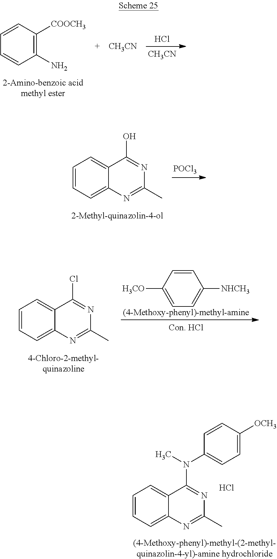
Cl.[CH3CN].C1=CC([COOCH3])=C(N)C=C1.[CH3CN].[POCl3].C1=CC=C2C(=C1)C(O)=NC(C)=N2.[(4-Methoxy-phenyl)-methyl-amine].C1=CC=C2C(=C1)C(Cl)=NC(C)=N2.C1([H3CO])=CC=C([NHCH3])C=C1.C1=CC=C2C(=C1)C(N(C)C1=CC=C([OCH3])C=C1)=NC(C)=N2.Cl
